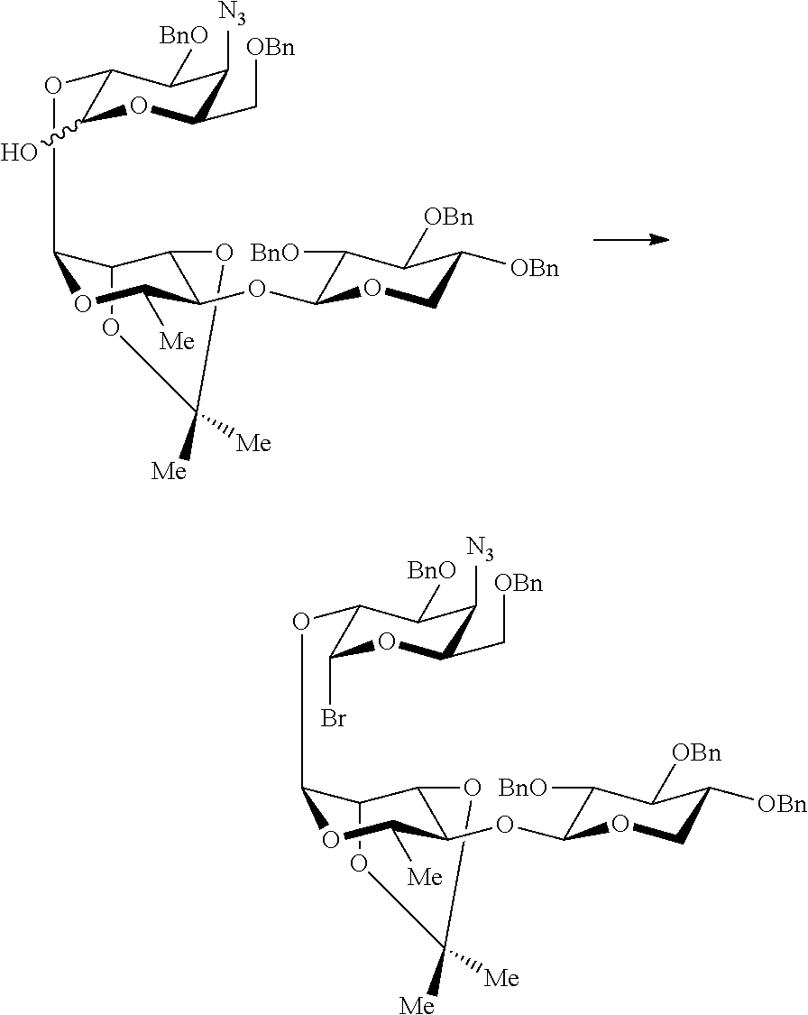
C1([Me])([Me])OC2C(OC3C(O)OC(C[OBn])C([N3])C3[BnO])OC([Me])C(OC3C([BnO])C([OBn])C([OBn])CO3)C2O1.C1([Me])([Me])OC2C(OC3C(Br)OC(C[OBn])C([N3])C3[BnO])OC([Me])C(OC3C([BnO])C([OBn])C([OBn])CO3)C2O1
